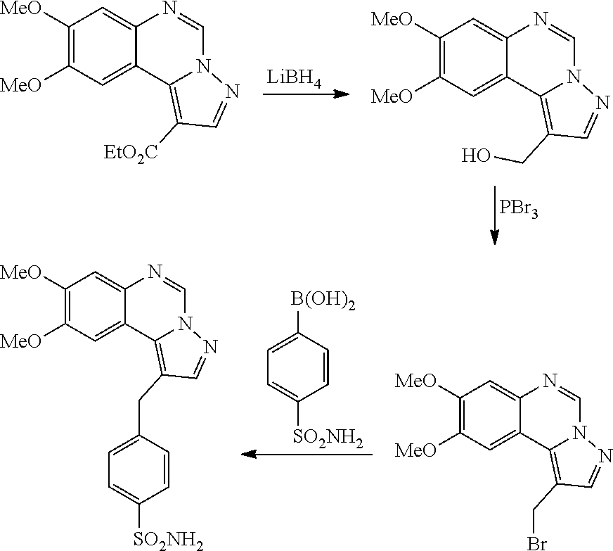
[LiBH4].[PBr3].C1([MeO])=C([MeO])C=C2C(=C1)N=CN1C2=C([EtO2C])C=N1.C1([MeO])=C([MeO])C=C2C(=C1)N=CN1C2=C(CO)C=N1.C1=C([B(OH)2])C=CC([SO2NH2])=C1.C1([MeO])=C([MeO])C=C2C(=C1)N=CN1C2=C(CBr)C=N1.C1([MeO])=C([MeO])C=C2C(=C1)N=CN1C2=C(CC2=CC=C([SO2NH2])C=C2)C=N1
